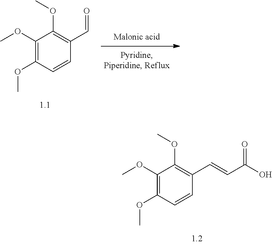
C1(OC)=C(OC)C=CC(C=O)=C1OC.C1(OC)=C(OC)C=CC(C=CC(O)=O)=C1OC
